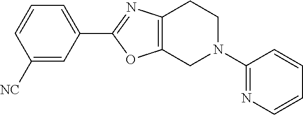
C1([NC])=CC(C2=NC3=C(O2)CN(C2=NC=CC=C2)CC3)=CC=C1
